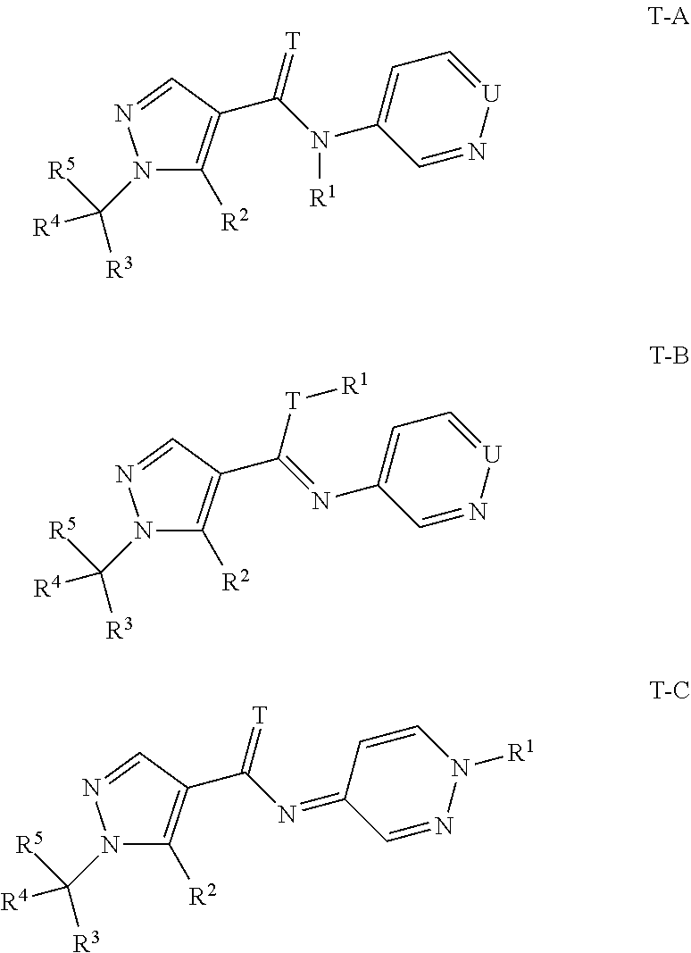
N1(C([R4])([R3])[R5])C([R2])=C(C(=[T])N(C2=CC=[U]N=C2)[R1])C=N1.N1(C([R4])([R3])[R5])C([R2])=C(C([T][R1])=NC2=CC=[U]N=C2)C=N1.N1(C([R4])([R3])[R5])C([R2])=C(C(=[T])N=C2C=CN([R1])N=C2)C=N1
